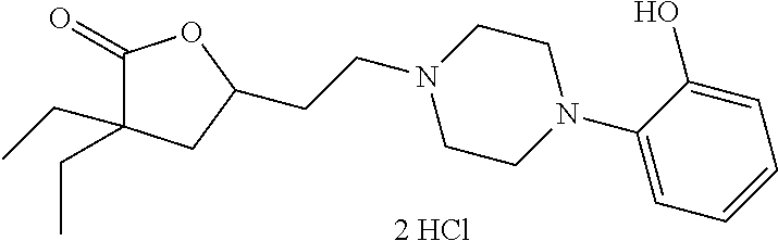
C(CN1CCN(C2=CC=CC=C2O)CC1)C1CC(CC)(CC)C(=O)O1.[2 HCl]
